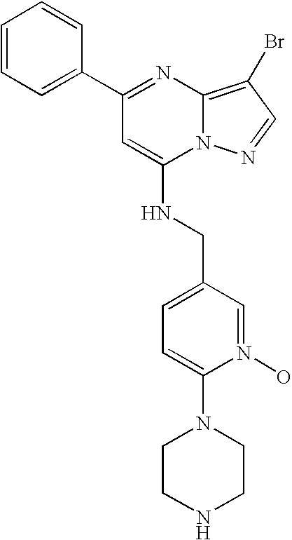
C1(C2=NC3=C(Br)C=NN3C(NCC3=CC=C(N4CCNCC4)N(O)=C3)=C2)=CC=CC=C1
